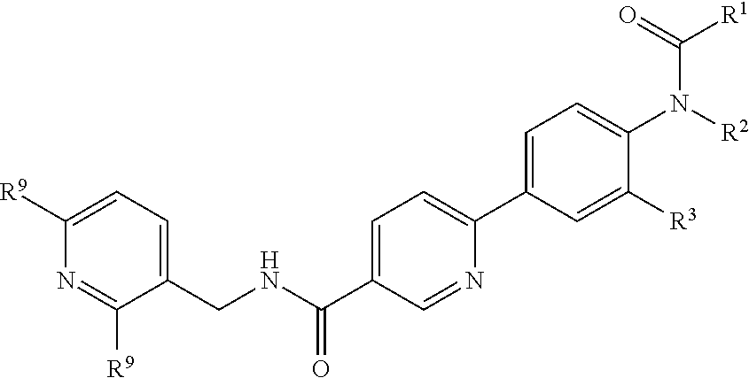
C1=C(C2=CC=C(C(NCC3=CC=C([R9])N=C3[R9])=O)C=N2)C=C([R3])C(N([R2])C([R1])=O)=C1
